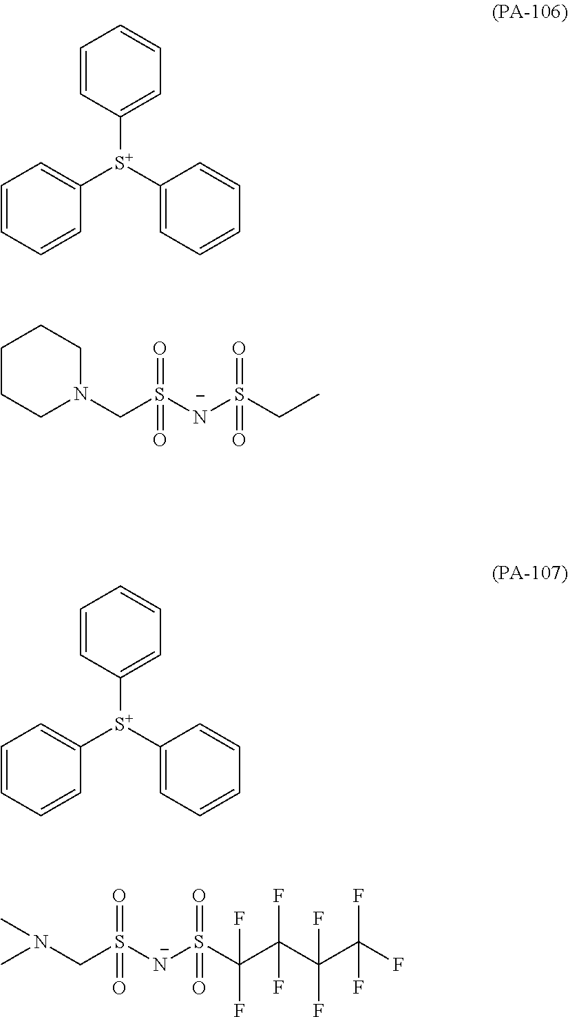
C1([S+](C2=CC=CC=C2)C2=CC=CC=C2)=CC=CC=C1.C1([S+](C2=CC=CC=C2)C2=CC=CC=C2)=CC=CC=C1.C1CCN(CS([N-]S(CC)(=O)=O)(=O)=O)CC1.FC(C(C(C(S([N-]S(CN(C)C)(=O)=O)(=O)=O)(F)F)(F)F)(F)F)(F)F
